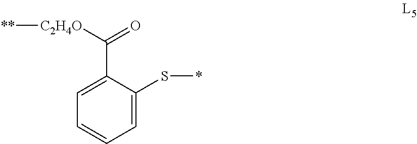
[**][C2H4O]C(=O)C1=CC=CC=C1S*
